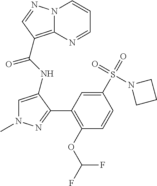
N12C(=C(C(NC3=CN(C)N=C3C3=C(OC(F)F)C=CC(S(N4CCC4)(=O)=O)=C3)=O)C=N1)N=CC=C2
